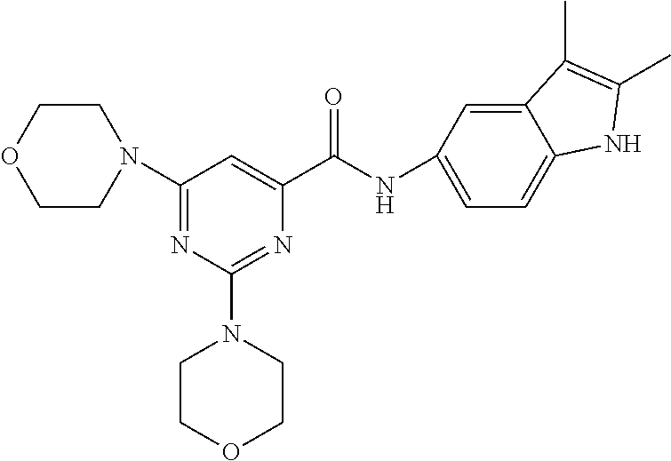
N(C(C1=CC(N2CCOCC2)=NC(N2CCOCC2)=N1)=O)C1=CC=C2C(=C1)C(C)=C(C)N2
